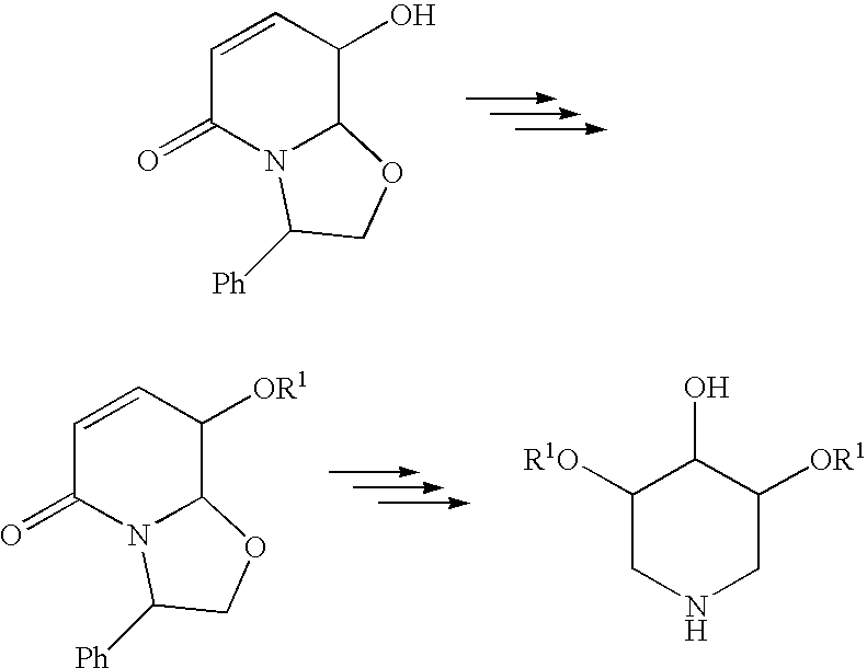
C1=CC(O)C2N(C1=O)C([Ph])CO2.C1=CC([OR1])C2N(C1=O)C([Ph])CO2.C1([R1O])CNCC([OR1])C1O
